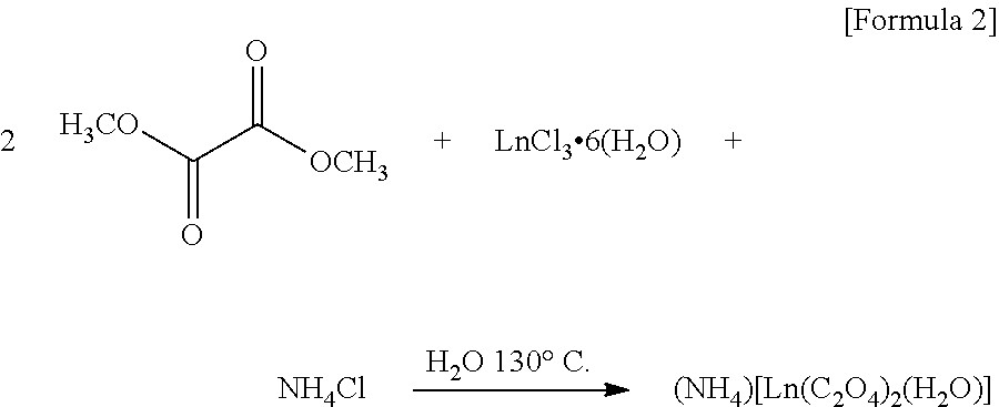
C(=O)(C(=O)[OCH3])[H3CO].[NH4Cl].[(NH4)[Ln(C2O4)2(H2O)]]
